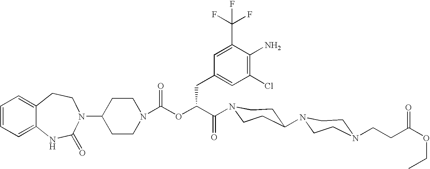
C12=CC=CC=C1NC(=O)N(C1CCN(C(OC(C(=O)N3CCC(N4CCN(CCC(OCC)=O)CC4)CC3)CC3=CC(Cl)=C(N)C(C(F)(F)F)=C3)=O)CC1)CC2
